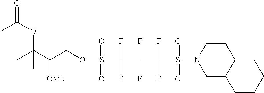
CC(OC(C)(C)C(COS(C(C(C(S(N1CC2C(CC1)CCCC2)(=O)=O)(F)F)(F)F)(F)F)(=O)=O)[OMe])=O
